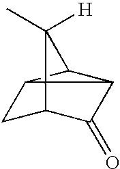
C1C2C3C4C(=O)C1C42C3(C)[H]
